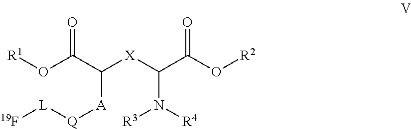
O=C(O[R1])C([A][Q][L][19F])[X]C(N([R3])[R4])C(=O)O[R2]
